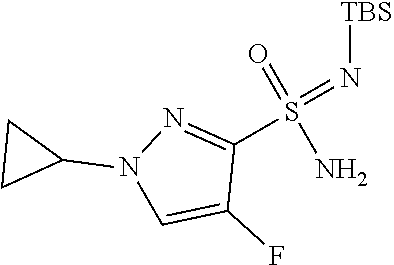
N(=S(N)(=O)C1=NN(C2CC2)C=C1F)[TBS]
